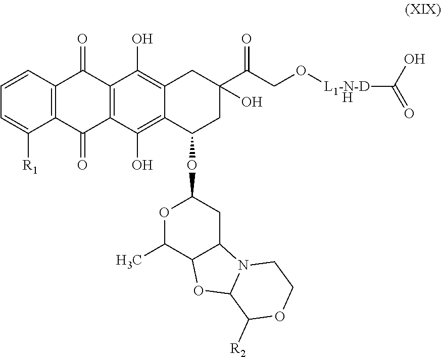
C1=CC2=C(C([R1])=C1)C(=O)C1=C(C2=O)C(O)=C2C(=C1O)C(OC1OC(C)C3C(C1)N1C(O3)C([R2])OCC1)CC(C(=O)CO[L1-N-D]C(O)=O)(O)C2.[H]
